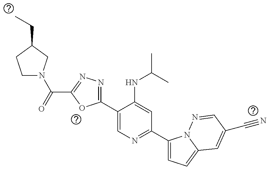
C1(C2=NN=C(C(=O)N3CCC(CC)C3)O2)=CN=C(C2=CC=C3N2N=CC(C#N)=C3)C=C1NC(C)C
